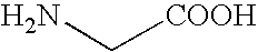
C(N)[COOH]
